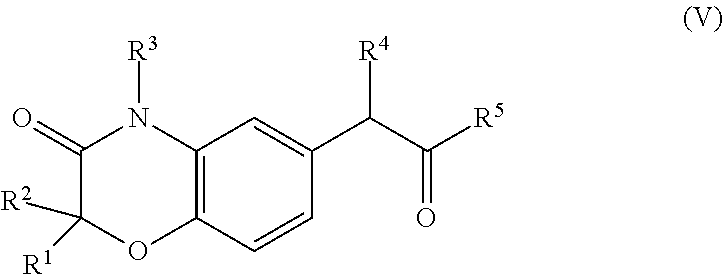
C12=C(C=CC(C(C([R5])=O)[R4])=C1)OC([R2])([R1])C(=O)N2[R3]
